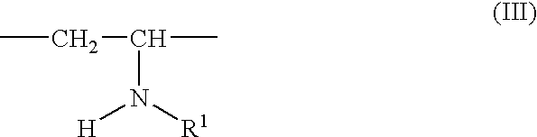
CCC(C)N([R1])[H]
